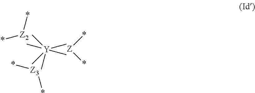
*[Z2]*.C[Y](C)(C)(C)(C)C.[Z](*)*.*[Z3]*
